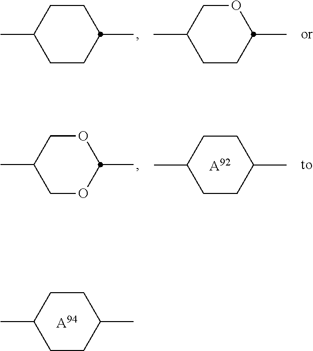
C1CC(C)CCC1C.C1CC(C)OCC1C.C1CC(C)CCC1C.[A92].C1OC(C)OCC1C.C1CC(C)CCC1C.[A94]
